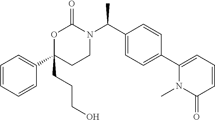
C1=CC=CC(C2(CCCO)CCN(C(C3=CC=C(C4=CC=CC(=O)N4C)C=C3)C)C(=O)O2)=C1
